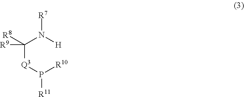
C([Q3]P([R10])[R11])(N([H])[R7])([R8])[R9]
